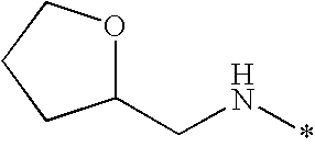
C1(CN*)OCCC1
